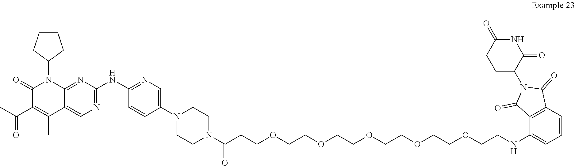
N1(C2=CN=C(NC3=NC=C4C(C)=C(C(=O)C)C(=O)N(C5CCCC5)C4=N3)C=C2)CCN(C(=O)CCOCCOCCOCCOCCOCCNC2=CC=CC3=C2C(=O)N(C2CCC(=O)NC2=O)C3=O)CC1
